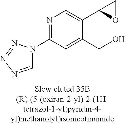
C1=NN=NN1C1=NC=C(C2OC2)C(CO)=C1
